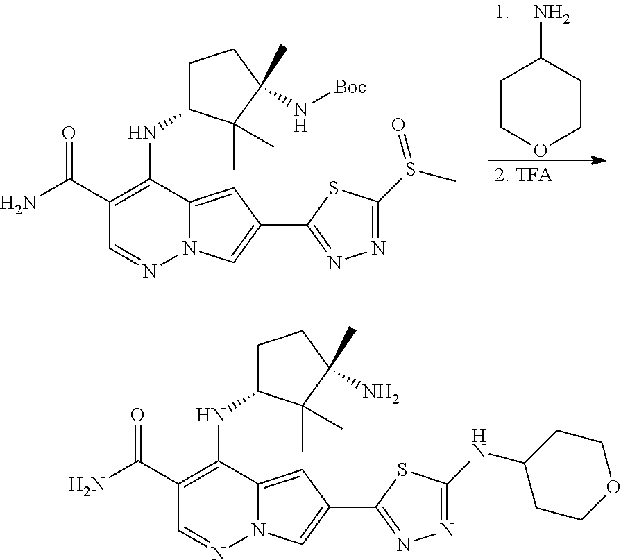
O=C(C1=C(NC2CCC(C)(N[Boc])C2(C)C)C2=CC(C3=NN=C(S(C)=O)S3)=CN2N=C1)N.C1COCCC1N.O=C(C1=C(NC2CCC(C)(N)C2(C)C)C2=CC(C3=NN=C(NC4CCOCC4)S3)=CN2N=C1)N
